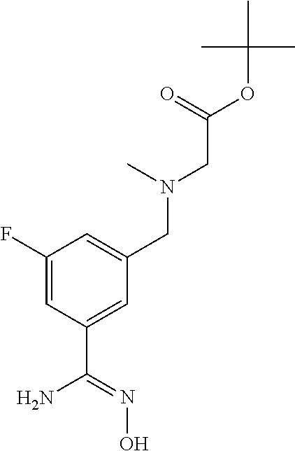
C1(F)=CC(C(N)=NO)=CC(CN(C)CC(OC(C)(C)C)=O)=C1
